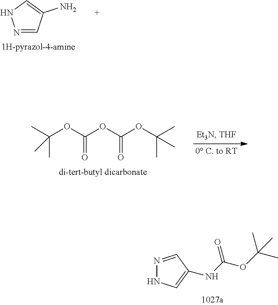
N1=CC(NC(OC(C)(C)C)=O)=CN1.N1=CC(N)=CN1.CC(OC(OC(OC(C)(C)C)=O)=O)(C)C
